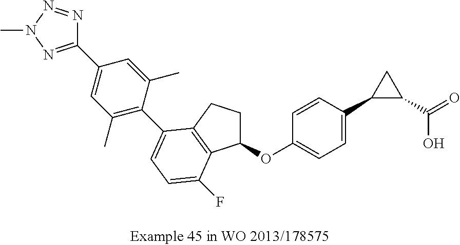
C1=C(C)C(C2=CC=C(F)C3=C2CCC3OC2=CC=C(C3C(C(=O)O)C3)C=C2)=C(C)C=C1C1=NN(C)N=N1
